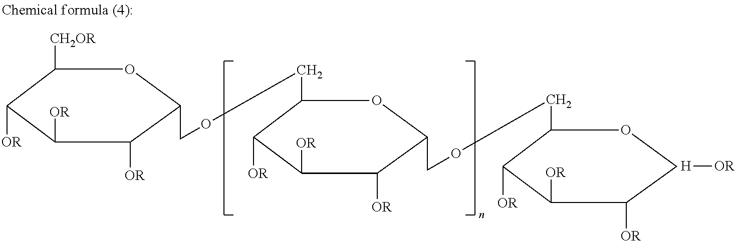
C1([CH2OR])C([OR])C([OR])C([OR])C(COCC2C([OR])C([OR])C([OR])C(COCC3C([OR])C([OR])C([OR])CO3)O2)O1.[H][OR]
